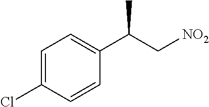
C1=C(Cl)C=CC(C(C[NO2])C)=C1
